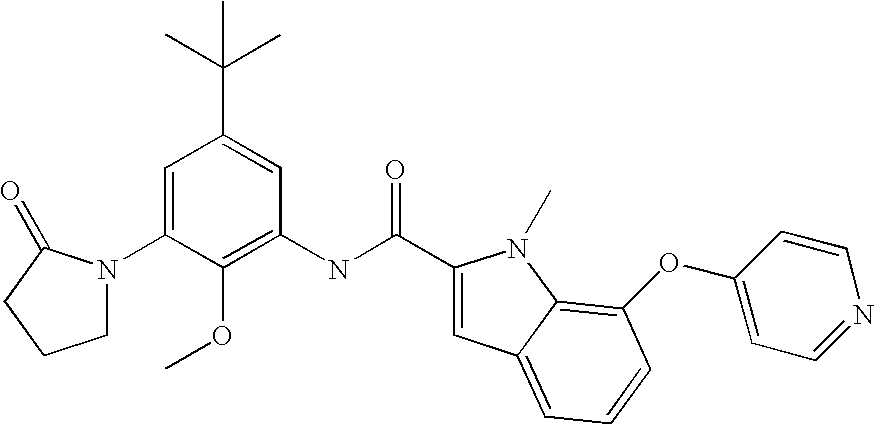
C1=C(N2CCCC2=O)C(OC)=C(NC(=O)C2=CC3=CC=CC(OC4=CC=NC=C4)=C3N2C)C=C1C(C)(C)C
